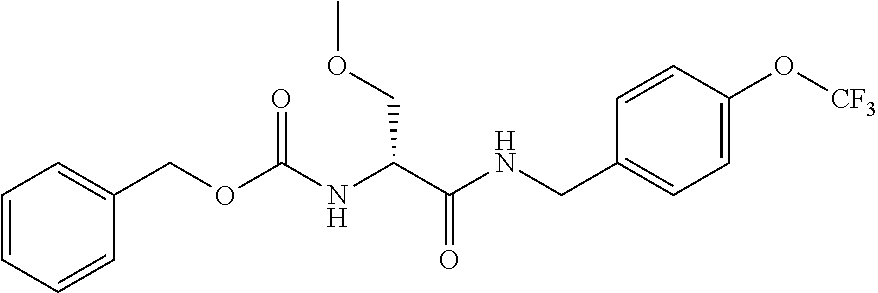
C1=CC=CC(COC(NC(C(NCC2=CC=C(O[CF3])C=C2)=O)COC)=O)=C1
